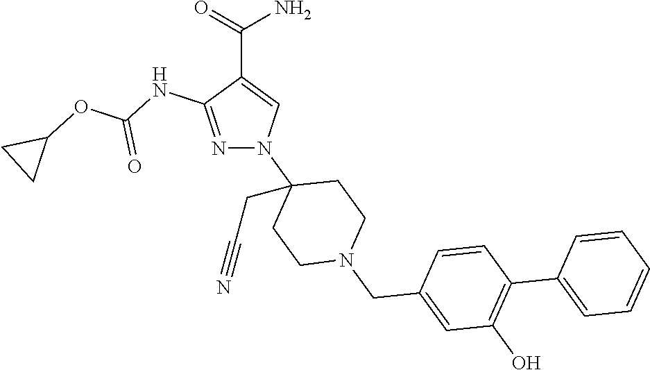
N1=C(NC(OC2CC2)=O)C(C(=O)N)=CN1C1(CC#N)CCN(CC2=CC(O)=C(C3=CC=CC=C3)C=C2)CC1
